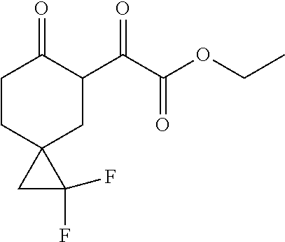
C1CC2(CC(C(C(OCC)=O)=O)C1=O)CC2(F)F
